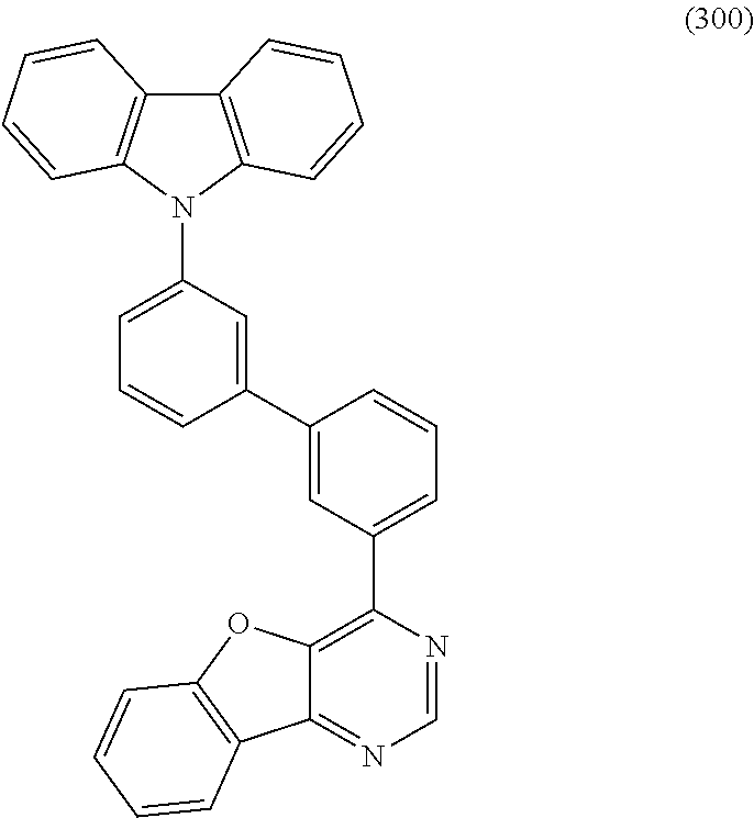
C12=C(N(C3=CC=CC(C4=CC(C5=C6C(=NC=N5)C5=C(O6)C=CC=C5)=CC=C4)=C3)C3=C1C=CC=C3)C=CC=C2
